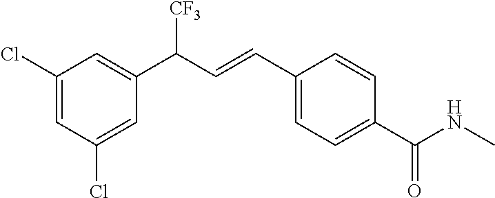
C1(Cl)=CC(C(C=CC2=CC=C(C(NC)=O)C=C2)[CF3])=CC(Cl)=C1
